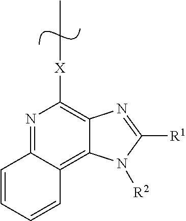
N1=C2C(=C3C(=C1[X]CC)N=C([R1])N3[R2])C=CC=C2
